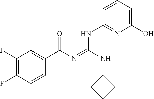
C1(F)=C(F)C=CC(C(N=C(NC2CCC2)NC2=NC(O)=CC=C2)=O)=C1
